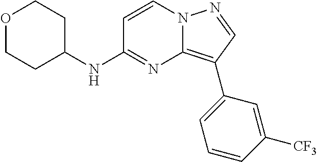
C1=CN2C(=C(C3=CC=CC([CF3])=C3)C=N2)N=C1NC1CCOCC1
